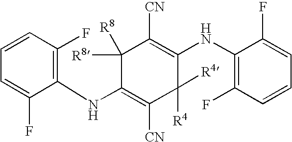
C1(NC2=C(F)C=CC=C2F)=C([CN])C([R4])([R4])C(NC2=C(F)C=CC=C2F)=C([CN])C1([R8])[R8]
